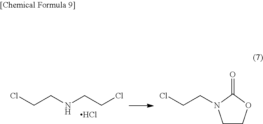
C(CNCCCl)Cl.Cl.C(CN1CCOC1=O)Cl
